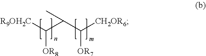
[R9OH2C]C(C(C([OR7])[CH2OR6])C)[OR8]
